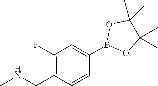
B1(C2=CC(F)=C(CNC)C=C2)OC(C)(C)C(C)(C)O1
